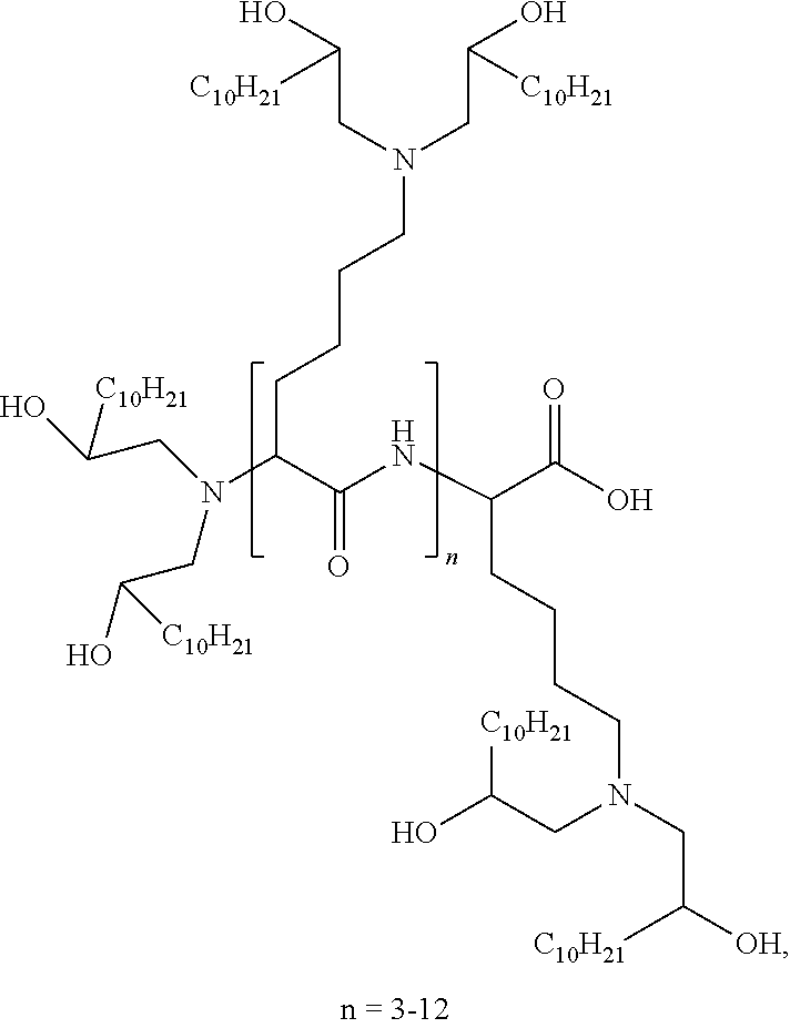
N(C(C(NC(C(O)=O)CCCCN(CC([OH])[C10H21])CC(O)[C10H21])=O)CCCCN(CC(O)[C10H21])CC(O)[C10H21])(CC(O)[C10H21])CC(O)[C10H21]
